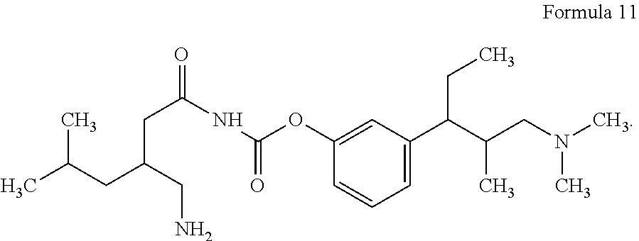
CC(CC(CN)CC(=O)NC(OC1=CC(C(C(CN(C)C)C)CC)=CC=C1)=O)C
